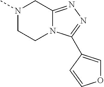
N1(C)CCN2C(=NN=C2C2=COC=C2)C1
